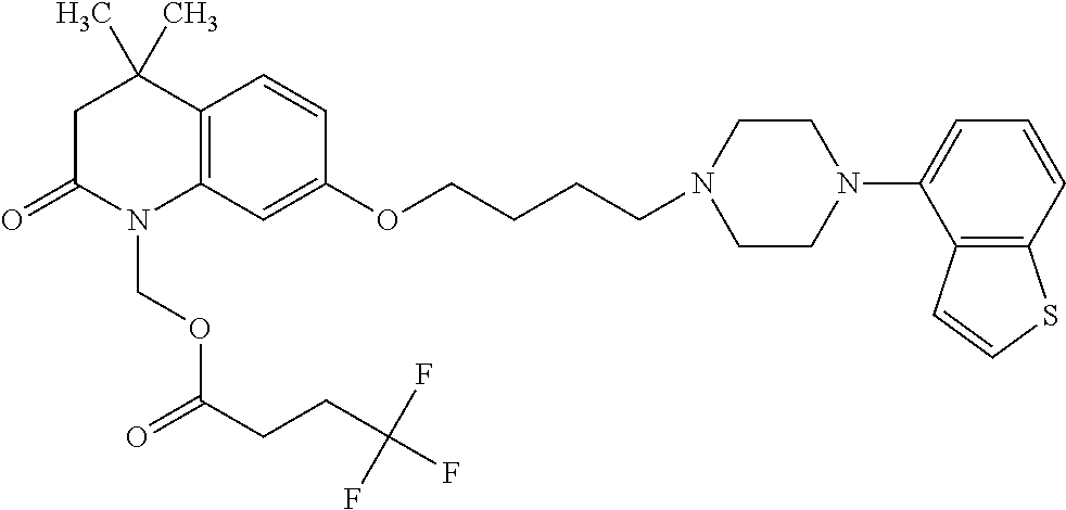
C1C(=O)N(COC(=O)CCC(F)(F)F)C2=C(C1(C)C)C=CC(OCCCCN1CCN(C3=CC=CC4=C3C=CS4)CC1)=C2
